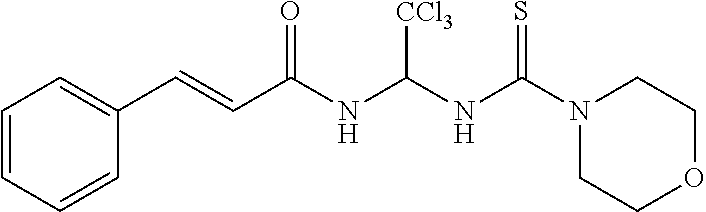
C1=CC=CC(C=CC(NC(NC(N2CCOCC2)=S)[CCl3])=O)=C1
